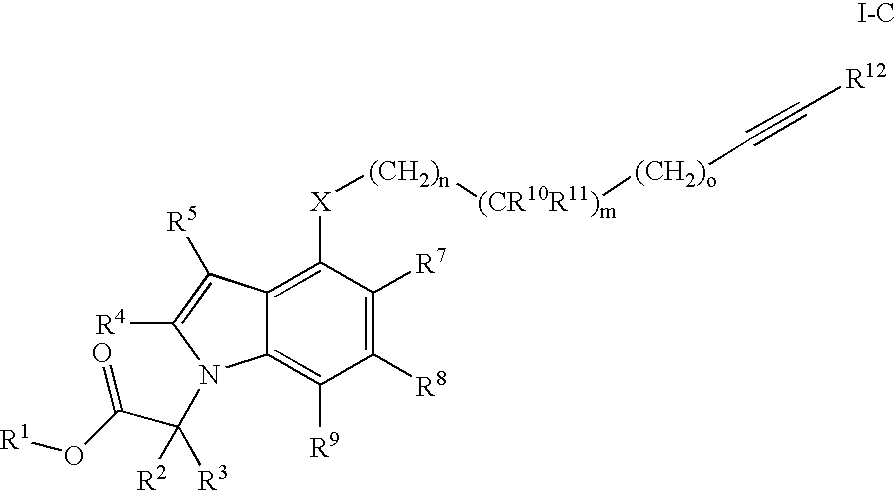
C12=C([X][(CH2)n][(CR10R11)m][(CH2)o]C#C[R12])C([R7])=C([R8])C([R9])=C1N(C([R3])([R2])C(O[R1])=O)C([R4])=C2[R5]
